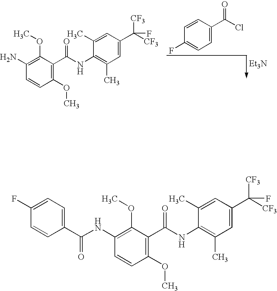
C1(OC)=C(C(NC2=C(C)C=C(C([CF3])([CF3])F)C=C2C)=O)C(OC)=C(N)C=C1.C1=C(C(Cl)=O)C=CC(F)=C1.[Et3N].C1(OC)=C(C(NC2=C(C)C=C(C([CF3])([CF3])F)C=C2C)=O)C(OC)=C(NC(C2=CC=C(F)C=C2)=O)C=C1
